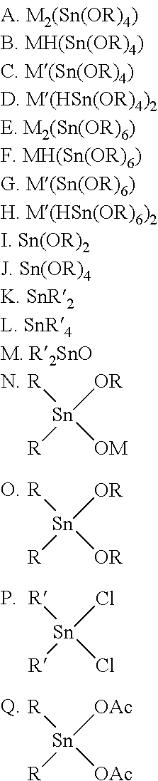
[R][Sn]([OAc])([R])[OAc].[R][Sn](Cl)([R])Cl.[R][Sn]([OR])([R])[OR].[R][Sn]([OR])([R])[OM]
